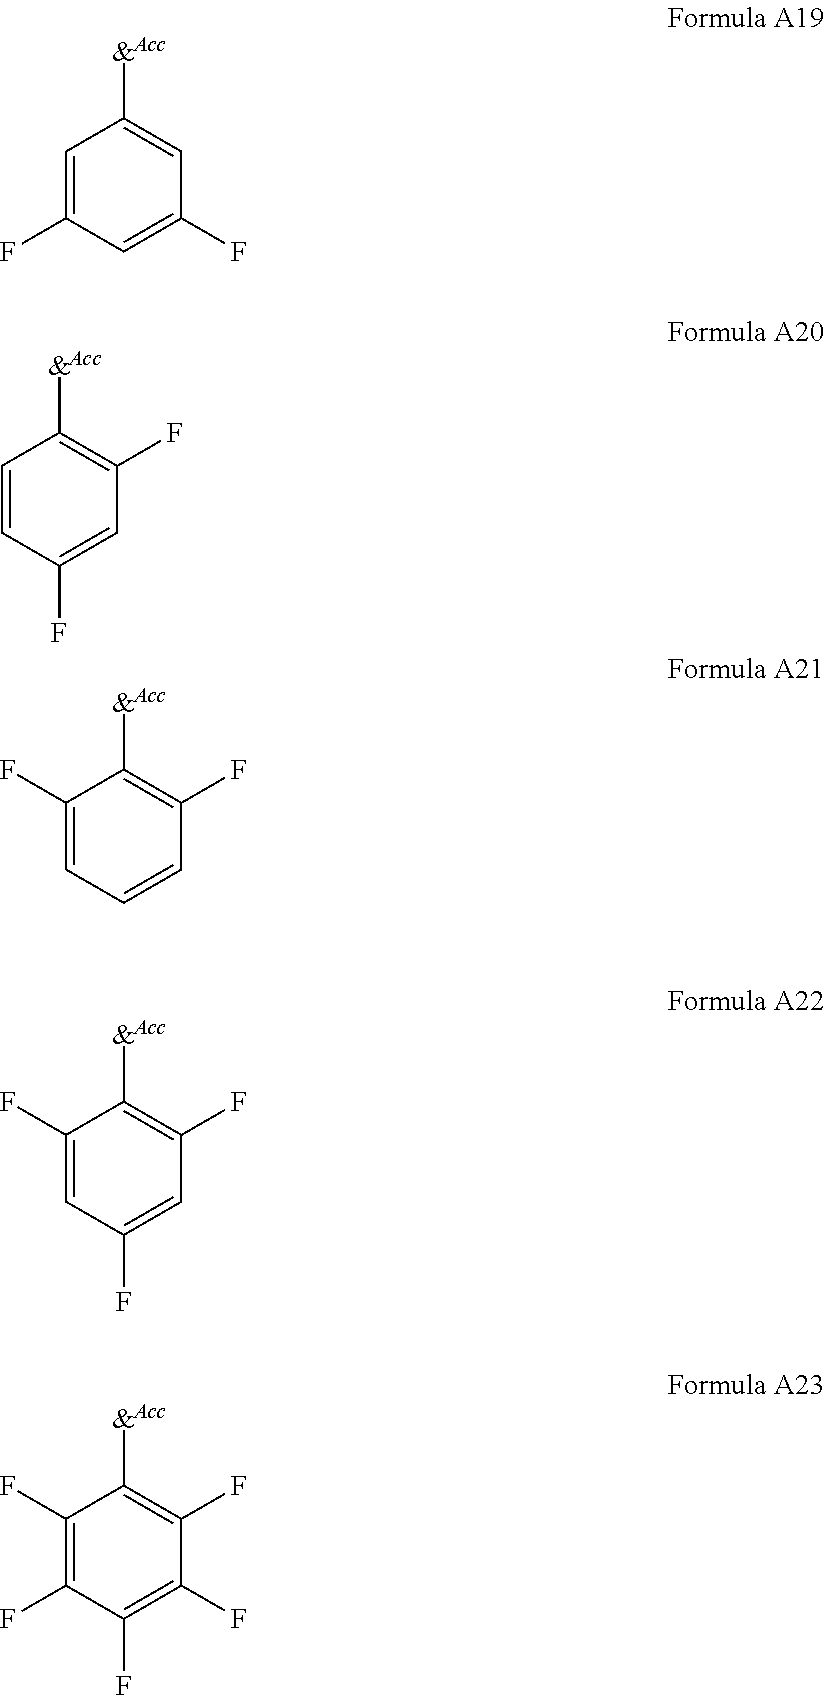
C1=C(F)C=C(F)C=C1[&Acc].C1=CC(F)=CC(F)=C1[&Acc].C1(F)=CC=CC(F)=C1[&Acc].C1(F)=CC(F)=CC(F)=C1[&Acc].C1(F)=C(F)C(F)=C(F)C(F)=C1[&Acc]
